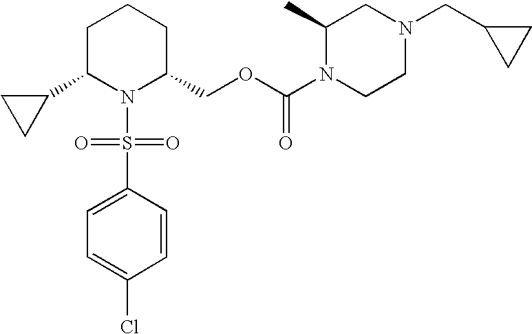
C1C(C2CC2)N(S(C2=CC=C(Cl)C=C2)(=O)=O)C(COC(N2CCN(CC3CC3)CC2C)=O)CC1
